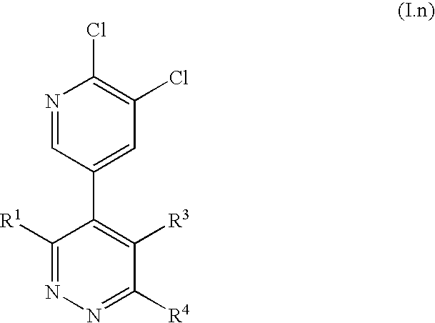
C1(C2=CC(Cl)=C(Cl)N=C2)=C([R3])C([R4])=NN=C1[R1]
